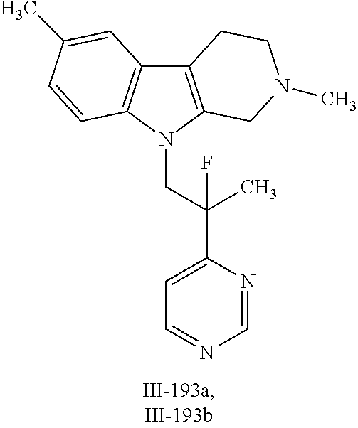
C12=C(N(CC(C3=CC=NC=N3)(F)C)C3=C1C=C(C)C=C3)CN(C)CC2
